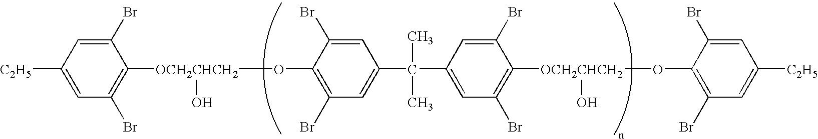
C1=C(Br)C(O[OCH2CHCH2](O)C2=C(Br)C=C([C2H5])C=C2Br)=C(Br)C=C1C(C)(C)C1=CC(Br)=C([OCH2CHCH2](O)OC2=C(Br)C=C([C2H5])C=C2Br)C(Br)=C1
